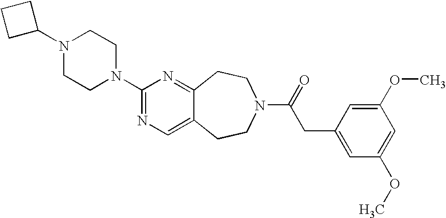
N1(C2CCC2)CCN(C2=NC=C3C(=N2)CCN(C(=O)CC2=CC(OC)=CC(OC)=C2)CC3)CC1
